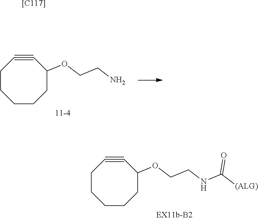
C1CCCCC(OCCN)C#C1.C1CCCCC(OCCNC([(ALG)])=O)C#C1.[[C117]]
